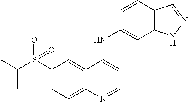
C1(S(C(C)C)(=O)=O)=CC=C2C(=C1)C(NC1=CC3=C(C=C1)C=NN3)=CC=N2
